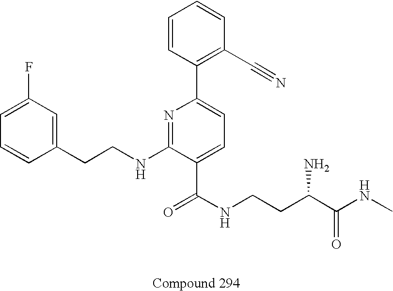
C1=CC(CCNC2=NC(C3=C(C#N)C=CC=C3)=CC=C2C(NCCC(C(NC)=O)N)=O)=CC(F)=C1
